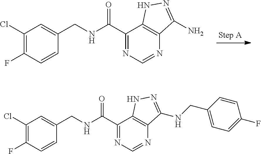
C1(Cl)=C(F)C=CC(CNC(C2=NC=NC3=C2NN=C3N)=O)=C1.C1(Cl)=C(F)C=CC(CNC(C2=NC=NC3=C2NN=C3NCC2=CC=C(F)C=C2)=O)=C1
